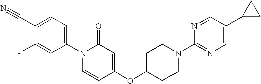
C1(N2C=CC(OC3CCN(C4=NC=C(C5CC5)C=N4)CC3)=CC2=O)=CC=C(C#N)C(F)=C1
